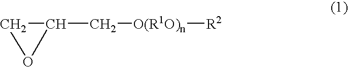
C1C(C[O(R1O)n][R2])O1
